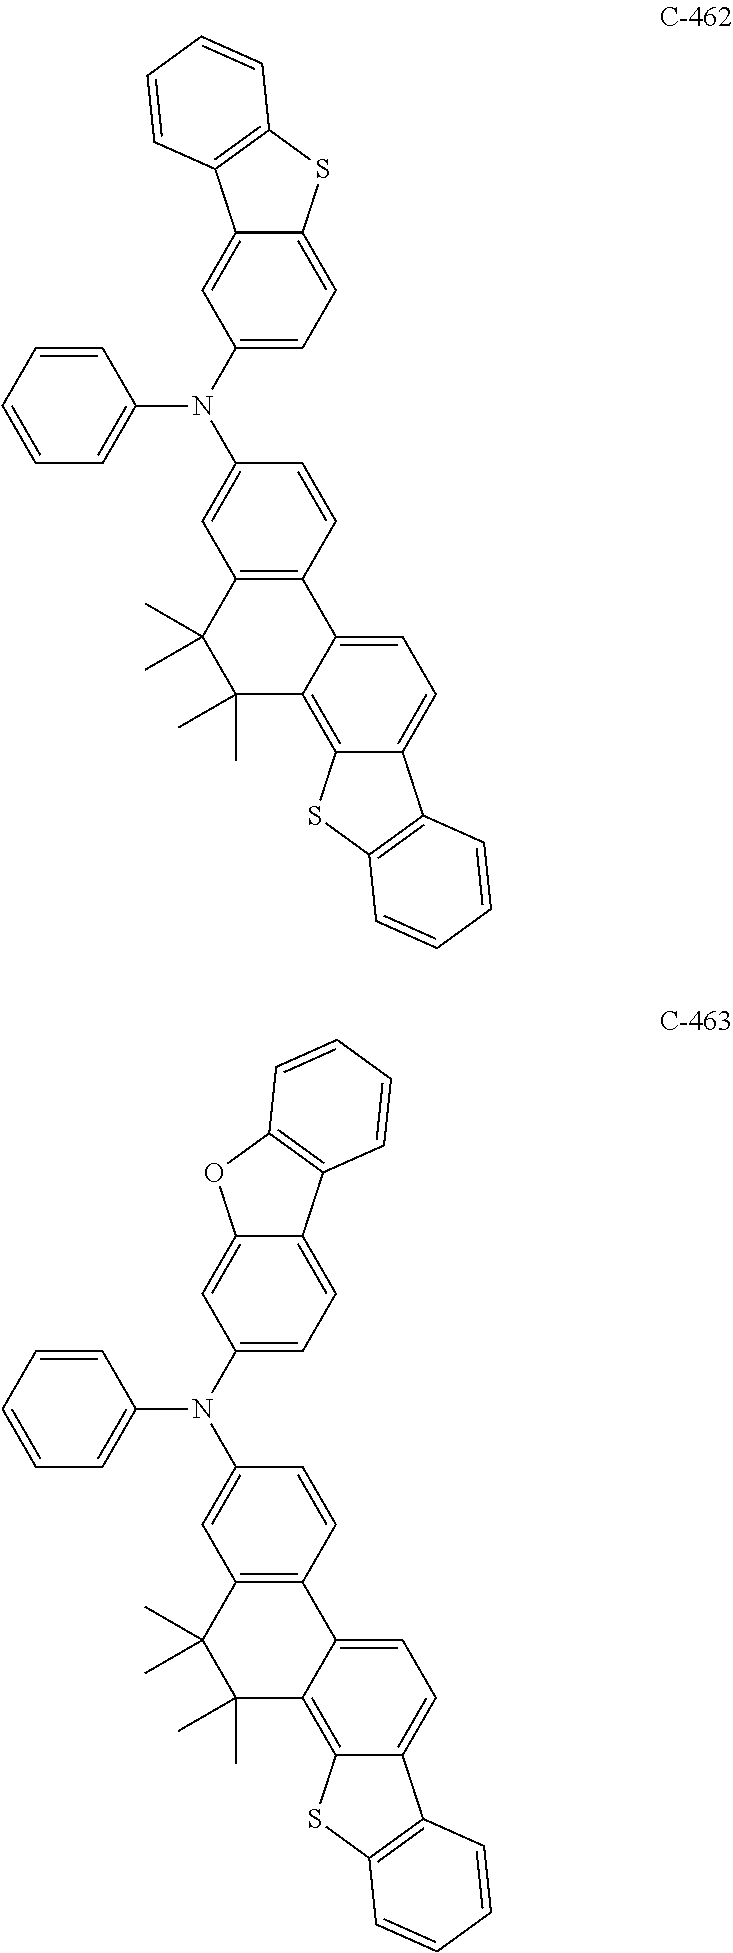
C1(N(C2=CC3=C(C=C2)C2=CC=C4C(=C2C(C)(C)C3(C)C)SC2=C4C=CC=C2)C2=CC=C3C(=C2)C2=C(S3)C=CC=C2)=CC=CC=C1.C1(N(C2=CC3=C(C=C2)C2=CC=C4C(=C2C(C)(C)C3(C)C)SC2=C4C=CC=C2)C2=CC=C3C(=C2)OC2=C3C=CC=C2)=CC=CC=C1
